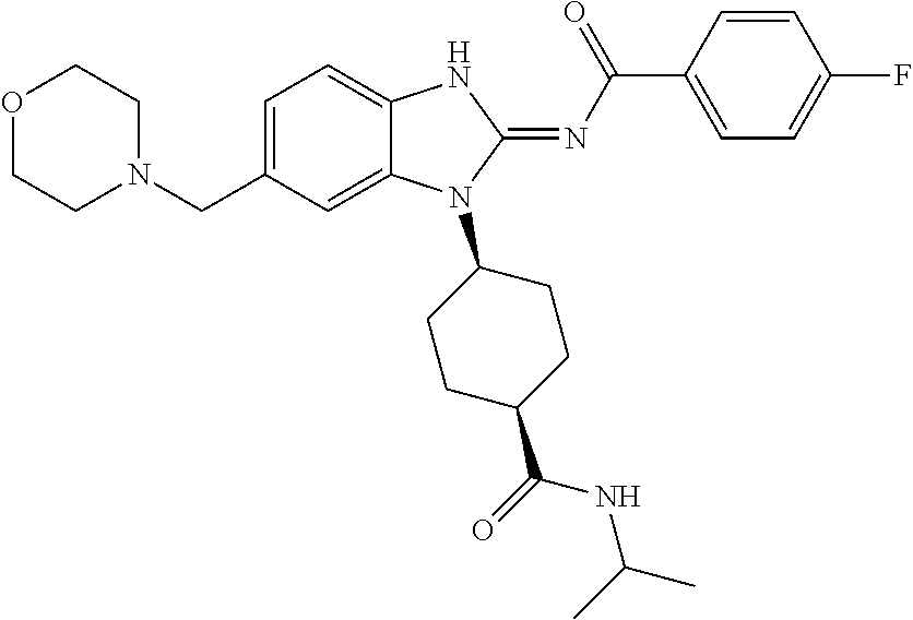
O1CCN(CC2=CC=C3C(=C2)N(C2CCC(C(NC(C)C)=O)CC2)C(=NC(C2=CC=C(F)C=C2)=O)N3)CC1
